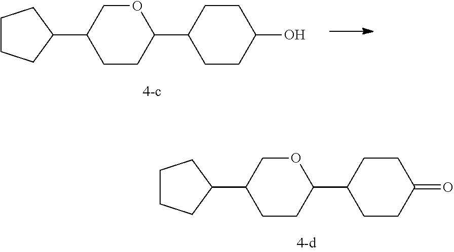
C1CCC(C2CCC(C3CCC(O)CC3)OC2)C1.C1CCC(C2CCC(C3CCC(=O)CC3)OC2)C1
